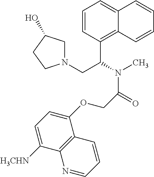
C1=CC(C(N(C)C(=O)COC2=CC=C([H3CHN])C3=C2C=CC=N3)CN2CC(O)CC2)=C2C(=C1)C=CC=C2
